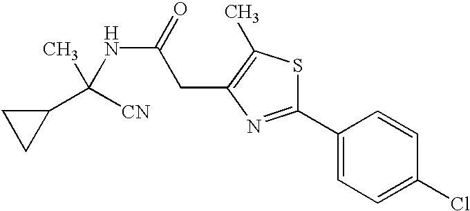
C1(C2=NC(CC(NC(C3CC3)([CN])C)=O)=C(C)S2)=CC=C(Cl)C=C1
